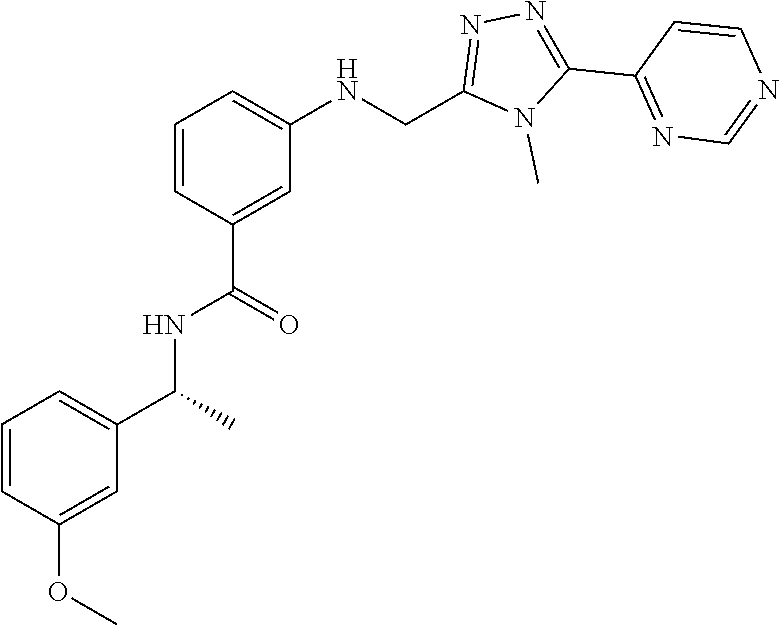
N1=C(C2=NN=C(CNC3=CC=CC(C(NC(C4=CC=CC(OC)=C4)C)=O)=C3)N2C)C=CN=C1
